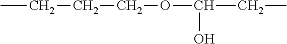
CCCCOC(CC)O
